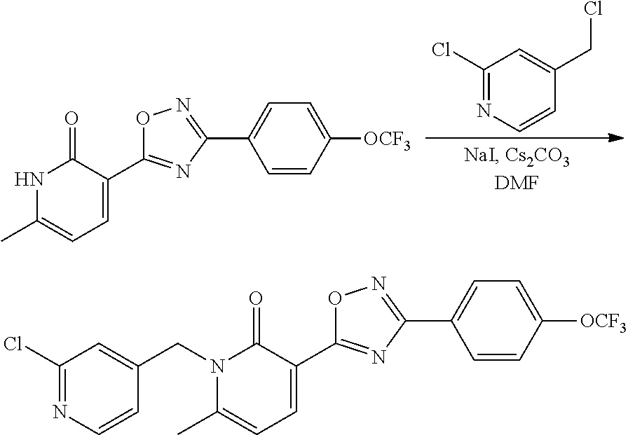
N1C(C)=CC=C(C2=NC(C3=CC=C([OCF3])C=C3)=NO2)C1=O.ClC1=NC=CC(CCl)=C1.N1(CC2=CC(Cl)=NC=C2)C(C)=CC=C(C2=NC(C3=CC=C([OCF3])C=C3)=NO2)C1=O
